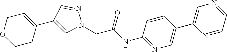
C1CC(C2=CN(CC(NC3=NC=C(C4=CN=CC=N4)C=C3)=O)N=C2)=CCO1
